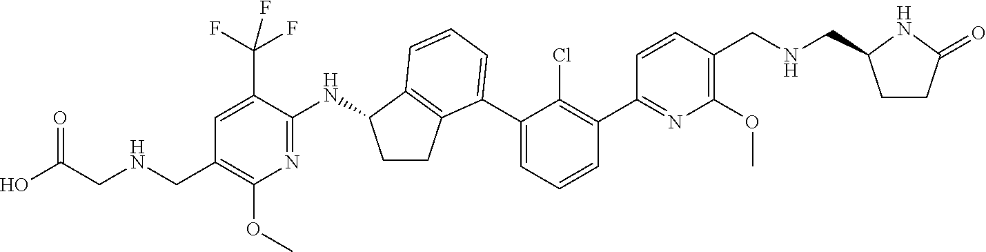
C1=C(C(F)(F)F)C(NC2CCC3=C2C=CC=C3C2=CC=CC(C3=NC(OC)=C(CNCC4CCC(=O)N4)C=C3)=C2Cl)=NC(OC)=C1CNCC(O)=O
